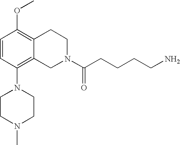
C1=CC(N2CCN(C)CC2)=C2C(=C1OC)CCN(C(CCCCN)=O)C2
